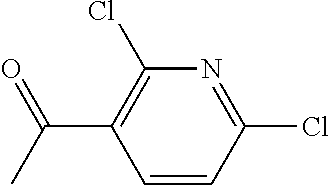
C1=CC(Cl)=NC(Cl)=C1C(=O)C
